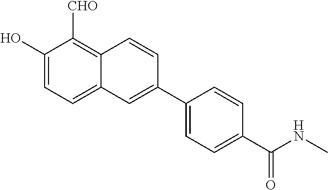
C1(O)=CC=C2C(=C1[CHO])C=CC(C1=CC=C(C(NC)=O)C=C1)=C2
